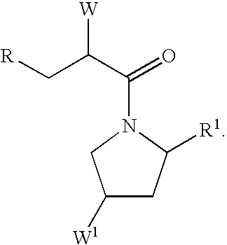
[W]C(C[R])C(N1CC([W1])CC1[R1])=O
